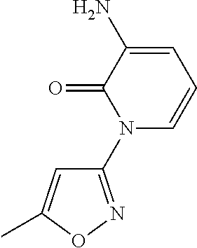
C1(N2C=CC=C(N)C2=O)=NOC(C)=C1
